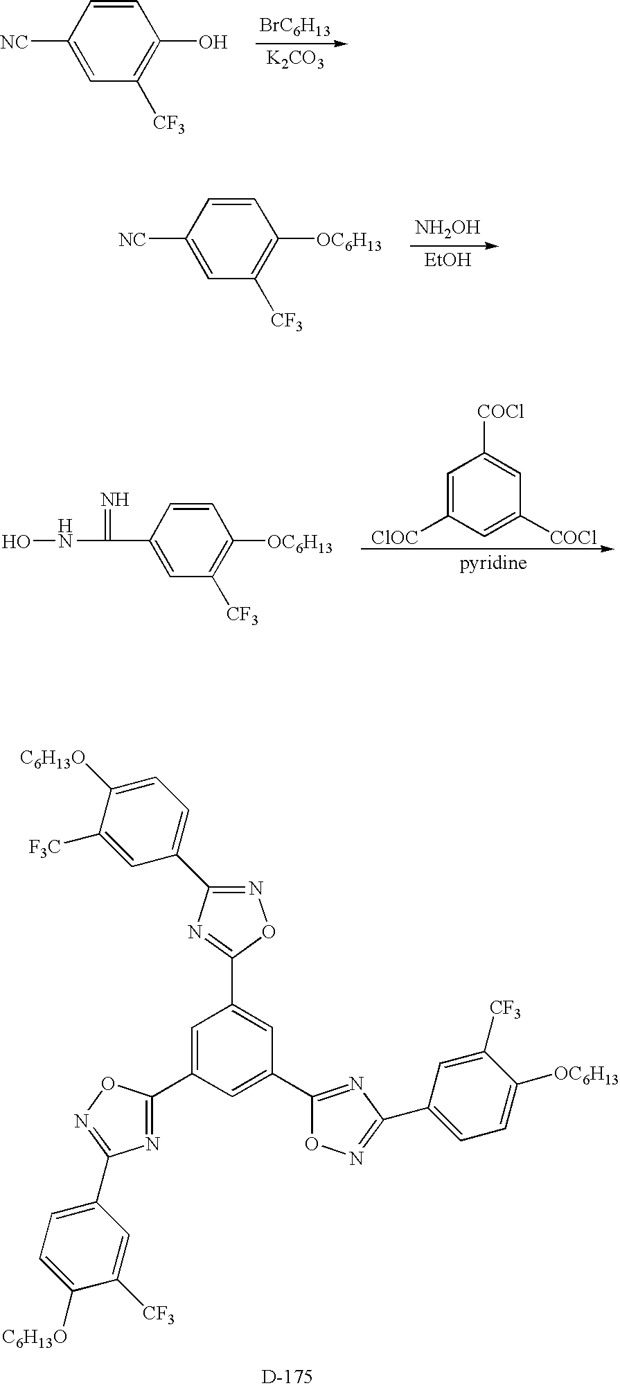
[BrC6H13].[K2CO3].C1=CC([NC])=CC([CF3])=C1O.[NH2OH].[EtOH].C1=CC([NC])=CC([CF3])=C1[OC6H13].C1=C([ClOC])C=C([COCl])C=C1[COCl].C1=CC(C(NO)=N)=CC([CF3])=C1[OC6H13].C1=C(C2=NC(C3=CC=C([C6H13O])C([CF3])=C3)=NO2)C=C(C2=NC(C3=CC=C([OC6H13])C([CF3])=C3)=NO2)C=C1C1=NC(C2=CC=C([C6H13O])C([F3C])=C2)=NO1
